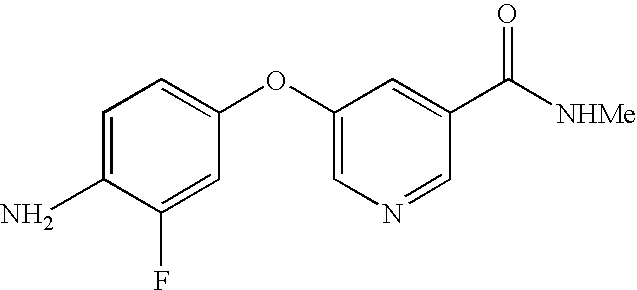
C1(F)=CC(OC2=CN=CC(C([NHMe])=O)=C2)=CC=C1N
